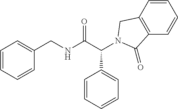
C(NC(C(C1=CC=CC=C1)N1CC2=C(C=CC=C2)C1=O)=O)C1=CC=CC=C1
